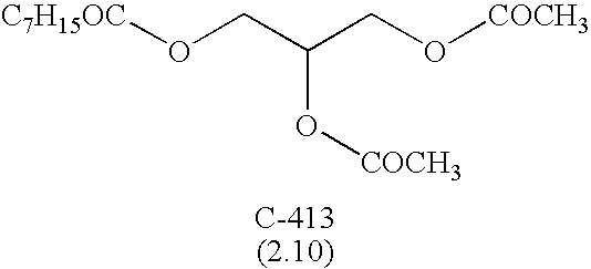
[C7H15OC]OCC(CO[COCH3])O[COCH3]
